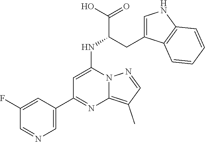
C1(C)=C2N(N=C1)C(NC(CC1=CNC3=C1C=CC=C3)C(O)=O)=CC(C1=CN=CC(F)=C1)=N2
